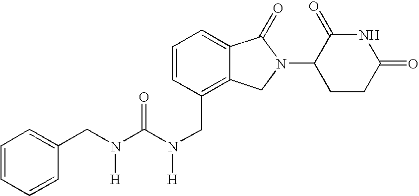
N(C(N(CC1=C2C(=CC=C1)C(=O)N(C1CCC(=O)NC1=O)C2)[H])=O)(CC1=CC=CC=C1)[H]
